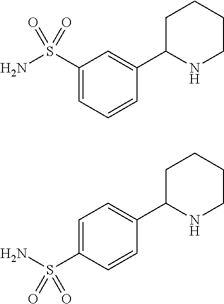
C1=C(S(N)(=O)=O)C=C(C2CCCCN2)C=C1.C1=CC(C2CCCCN2)=CC=C1S(N)(=O)=O
